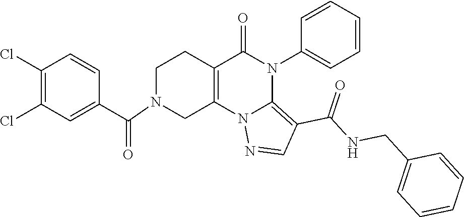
C1(Cl)=C(Cl)C=C(C(=O)N2CC3=C(CC2)C(=O)N(C2=CC=CC=C2)C2=C(C(NCC4=CC=CC=C4)=O)C=NN32)C=C1
